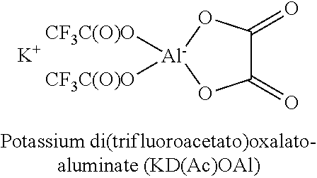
[K].C1(=O)C(=O)O[Al]([CF3C(O)O])([CF3C(O)O])O1
